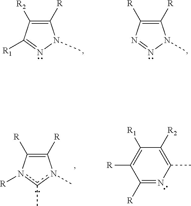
C1([R])=C([R2])C([R1])=NN1C.C1([R])=C([R])N=NN1C.C1([R])=C([R])n([R])c(C)n1C.C1([R])=NC(C)=C([R2])C([R1])=C1[R]
